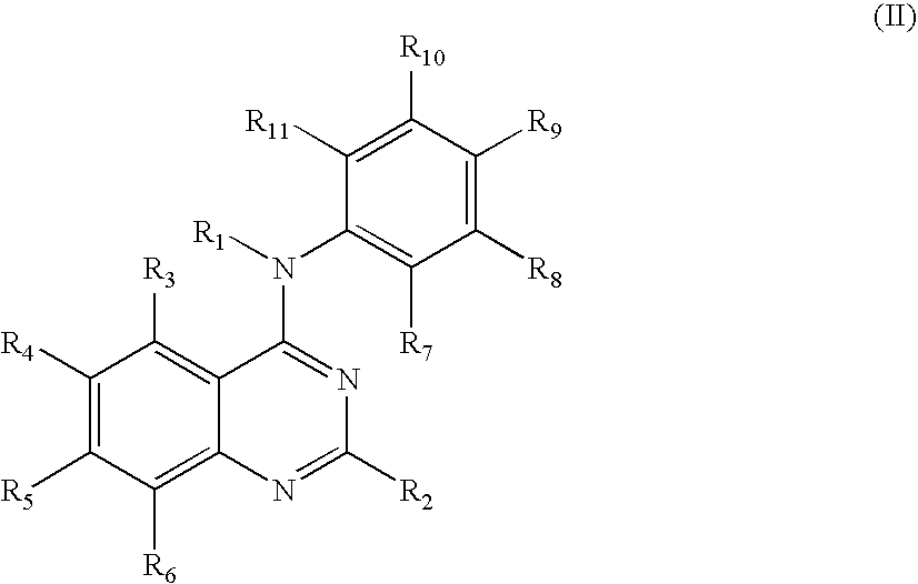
C1([R11])=C([R10])C([R9])=C([R8])C([R7])=C1N([R1])C1=NC([R2])=NC2=C([R6])C([R5])=C([R4])C([R3])=C12
